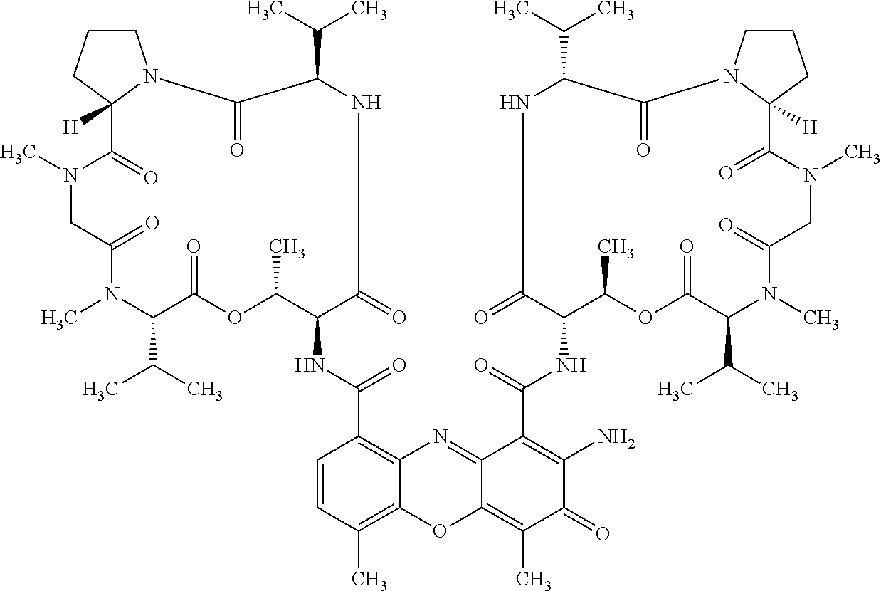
C1CCC2([H])N1C(=O)C(C(C)C)NC(=O)C(NC(C1=C3C(=C(C)C=C1)OC1=C(C)C(=O)C(N)=C(C(NC4C(C)OC(=O)C(C(C)C)N(C)C(=O)CN(C)C(=O)C5([H])CCCN5C(=O)C(C(C)C)NC4=O)=O)C1=N3)=O)C(C)OC(=O)C(C(C)C)N(C)C(=O)CN(C)C2=O
